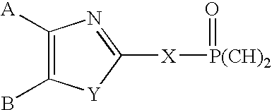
C1([A])=C(B)[Y]C([X][P(CH)2]=O)=N1
